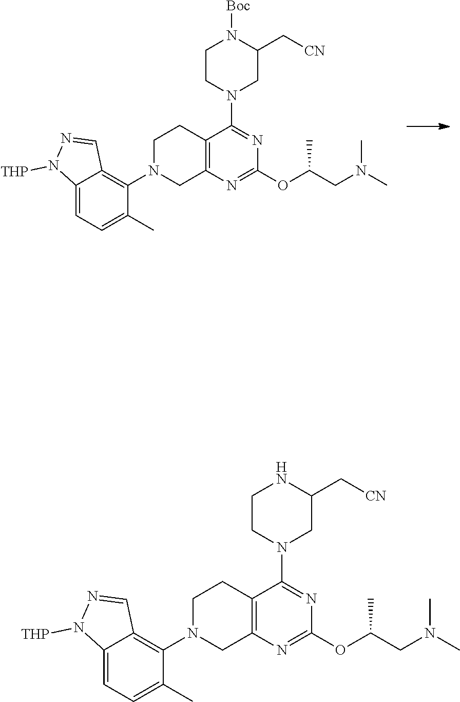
C1(N2CCC3=C(N=C(OC(CN(C)C)C)N=C3N3CCNC(C[CN])C3)C2)=C2C(=CC=C1C)N([THP])N=C2.C1(N2CCC3=C(N=C(OC(CN(C)C)C)N=C3N3CCN([Boc])C(C[CN])C3)C2)=C2C(=CC=C1C)N([THP])N=C2
